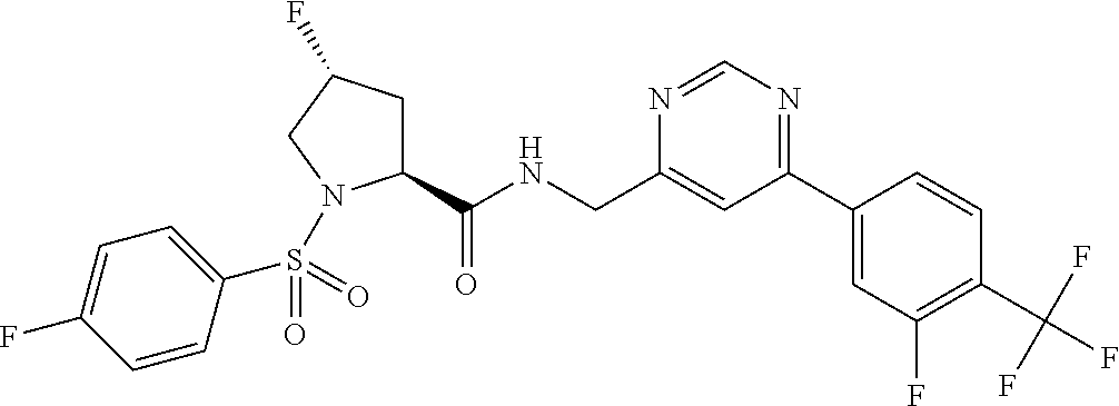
C1(C(NCC2=CC(C3=CC(F)=C(C(F)(F)F)C=C3)=NC=N2)=O)CC(F)CN1S(C1=CC=C(F)C=C1)(=O)=O
